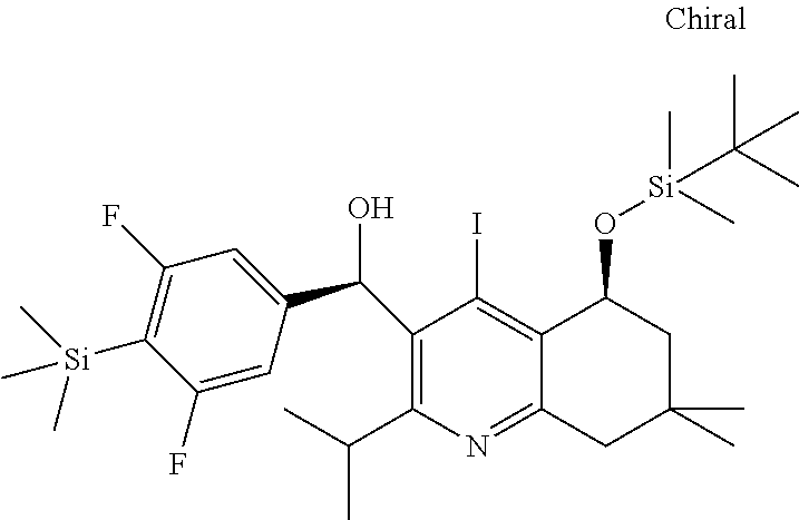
C1(C(C)C)=C(C(C2=CC(F)=C([Si](C)(C)C)C(F)=C2)O)C(I)=C2C(=N1)CC(C)(C)CC2O[Si](C)(C)C(C)(C)C
